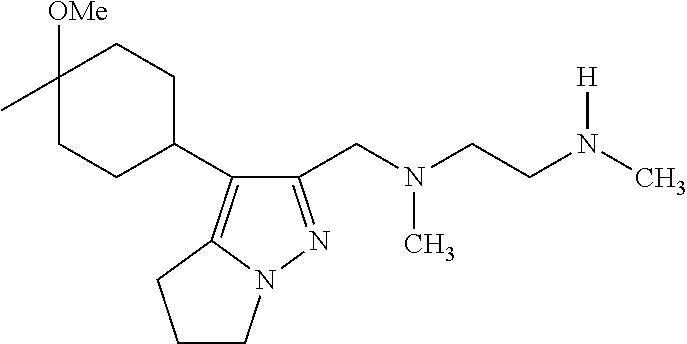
C1(CN(CCN(C)[H])C)=NN2C(=C1C1CCC(C)([OMe])CC1)CCC2
